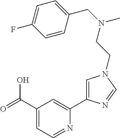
C1(C(=O)O)=CC=NC(C2=CN(CCN(CC3=CC=C(F)C=C3)C)C=N2)=C1
